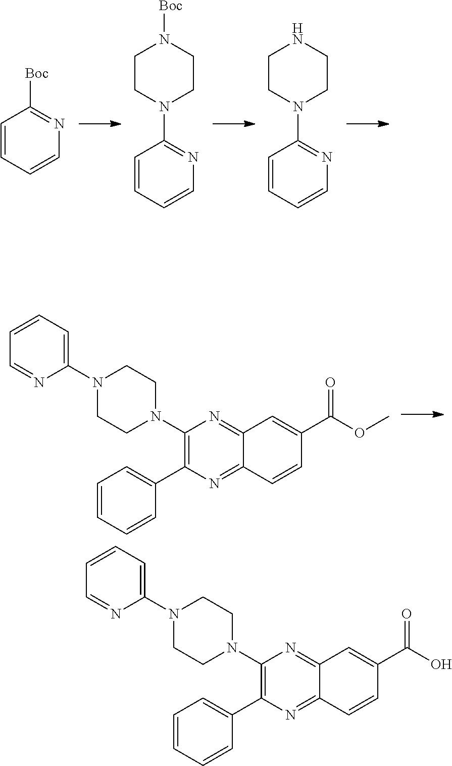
N1(C2=NC=CC=C2)CCN([Boc])CC1.C1=CC=CN=C1[Boc].N1(C2=NC=CC=C2)CCNCC1.C1(N2CCN(C3=CC=CC=N3)CC2)=C(C2=CC=CC=C2)N=C2C(=N1)C=C(C(OC)=O)C=C2.C1(N2CCN(C3=CC=CC=N3)CC2)=C(C2=CC=CC=C2)N=C2C(=N1)C=C(C(O)=O)C=C2
